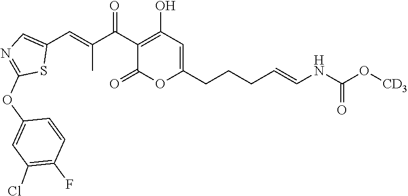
C1(C(C(=CC2=CN=C(OC3=CC(Cl)=C(F)C=C3)S2)C)=O)=C(O)C=C(CCCC=CNC(O[CD3])=O)OC1=O
